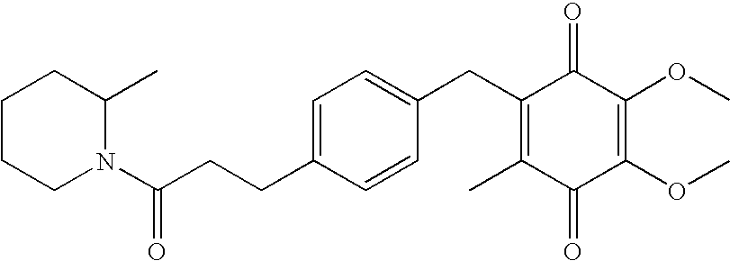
C1(=O)C(C)=C(CC2=CC=C(CCC(N3C(C)CCCC3)=O)C=C2)C(=O)C(OC)=C1OC
